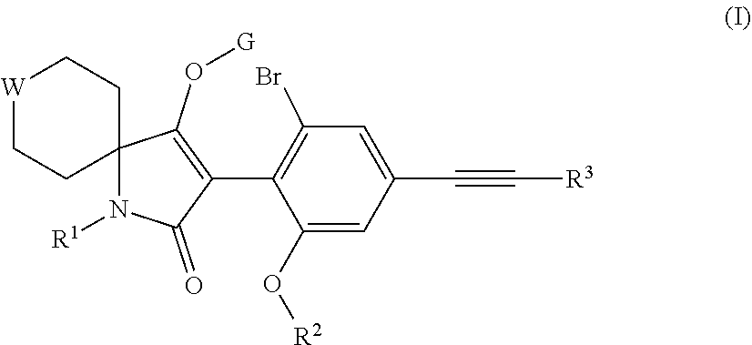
[R1]N1C(=O)C(C2=C(Br)C=C(C#C[R3])C=C2O[R2])=C(O[G])C12CC[W]CC2
